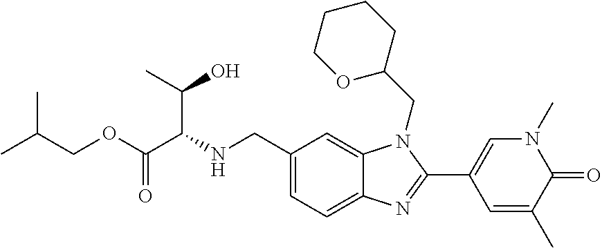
C12=CC=C(CNC(C(C)O)C(OCC(C)C)=O)C=C1N(CC1CCCCO1)C(C1=CN(C)C(=O)C(C)=C1)=N2
